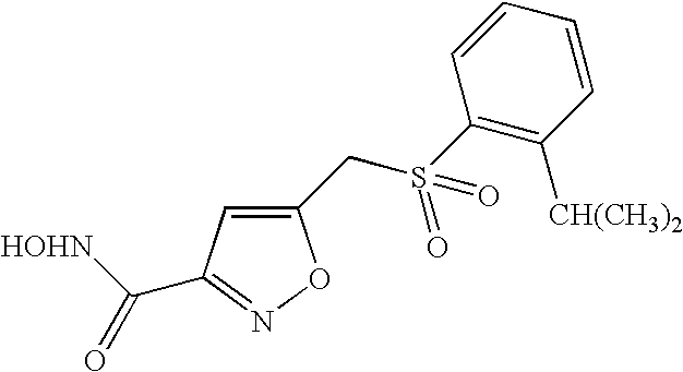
C1(CS(C2=C([CH(CH3)2])C=CC=C2)(=O)=O)=CC(C([HOHN])=O)=NO1
